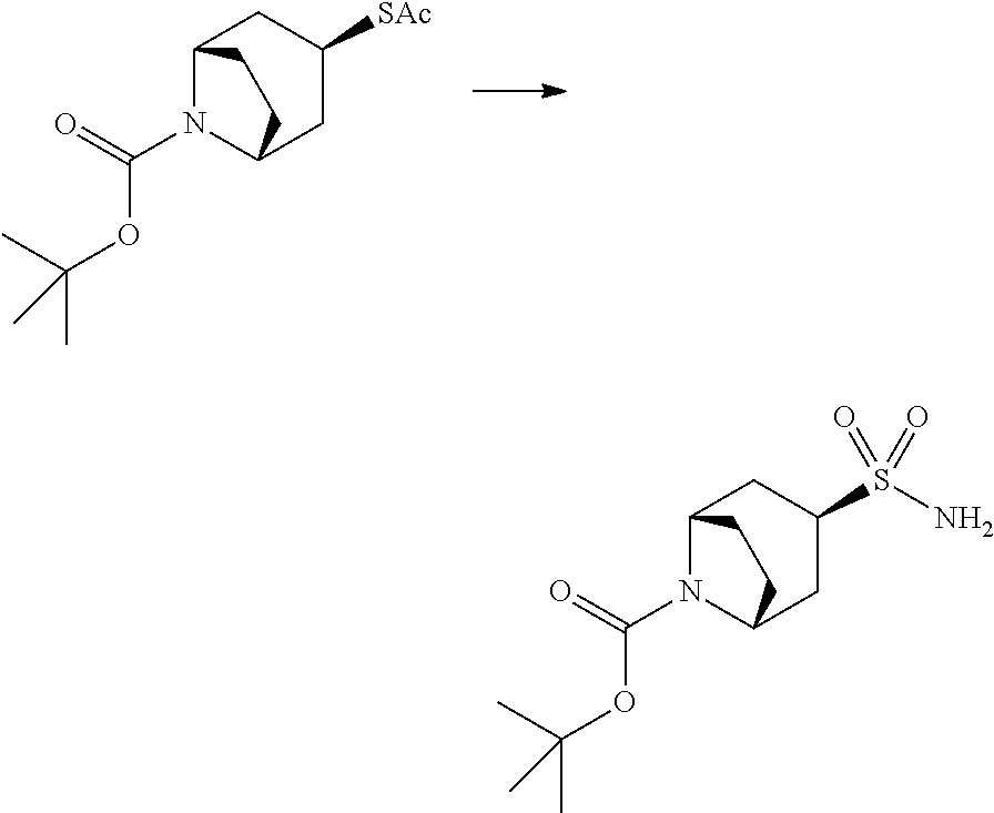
C12N(C(=O)OC(C)(C)C)C(CC([SAc])C1)CC2.C12N(C(=O)OC(C)(C)C)C(CC(S(N)(=O)=O)C1)CC2
